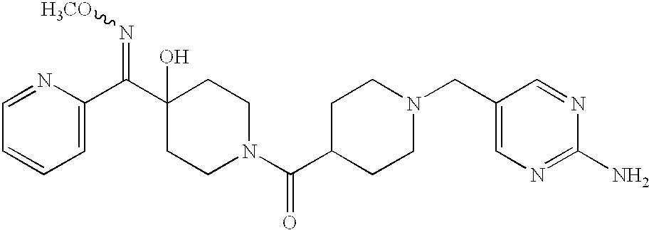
C1=NC(C(C2(O)CCN(C(C3CCN(CC4=CN=C(N)N=C4)CC3)=O)CC2)=N[H3CO])=CC=C1
